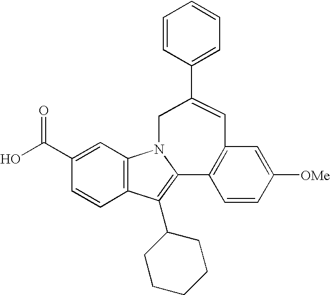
C12=C(C=C(C(O)=O)C=C1)N1C(=C2C2CCCCC2)C2=C(C=C([OMe])C=C2)C=C(C2=CC=CC=C2)C1
